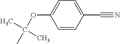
C1=CC(C#N)=CC=C1OC(C)(C)C
